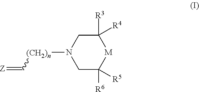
C1([R4])([R3])CN([(CH2)n]C=[Z])CC([R5])([R6])[M]1
